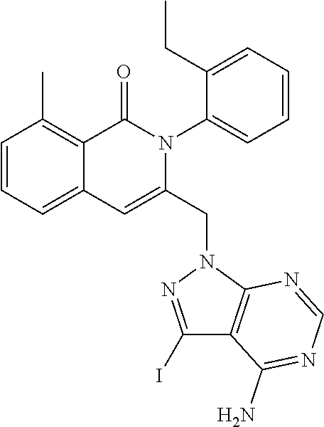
C1=CC=C2C(=C1C)C(=O)N(C1=CC=CC=C1CC)C(CN1C3=C(C(N)=NC=N3)C(I)=N1)=C2
